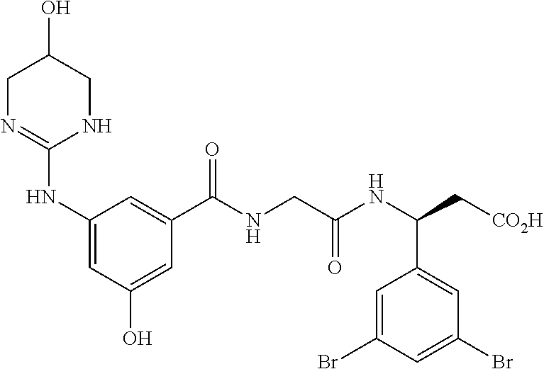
C1N=C(NC2=CC(O)=CC(C(NCC(NC(C[CO2H])C3=CC(Br)=CC(Br)=C3)=O)=O)=C2)NCC1O
